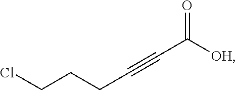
C(C#CC([OH])=O)CCCl
